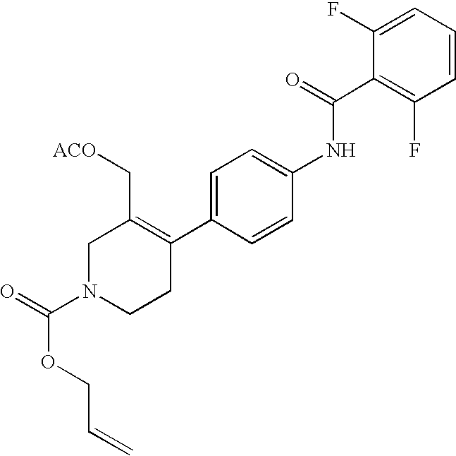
C1=C(C2=C(C[ACO])CN(C(=O)OCC=C)CC2)C=CC(NC(C2=C(F)C=CC=C2F)=O)=C1
